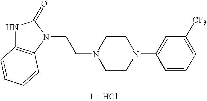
C1CN(C2=CC([CF3])=CC=C2)CCN1CCN1C(=O)NC2=C1C=CC=C2
